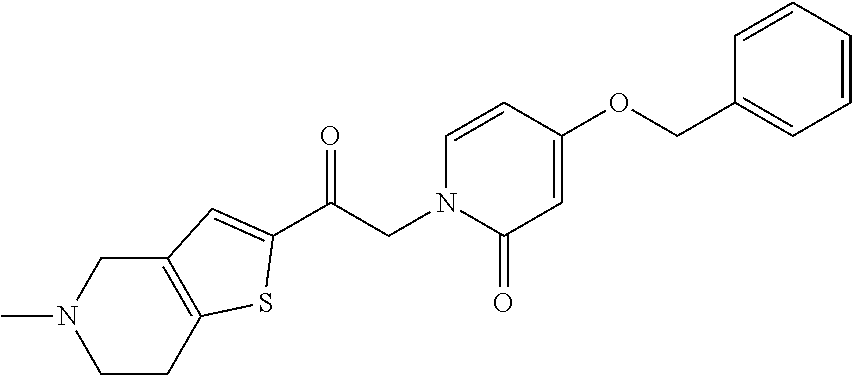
C(CN1C(=O)C=C(OCC2=CC=CC=C2)C=C1)(=O)C1=CC2=C(CCN(C)C2)S1
